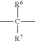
[R6]C(C)(C)[R7]
